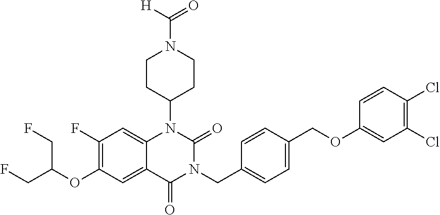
C12=CC(F)=C(OC(CF)CF)C=C1C(=O)N(CC1=CC=C(COC3=CC(Cl)=C(Cl)C=C3)C=C1)C(=O)N2C1CCN(C([H])=O)CC1
